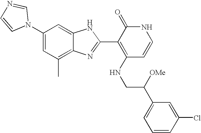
C1(C)=C2C(=CC(N3C=NC=C3)=C1)NC(C1=C(NCC(C3=CC=CC(Cl)=C3)[OMe])C=CNC1=O)=N2
